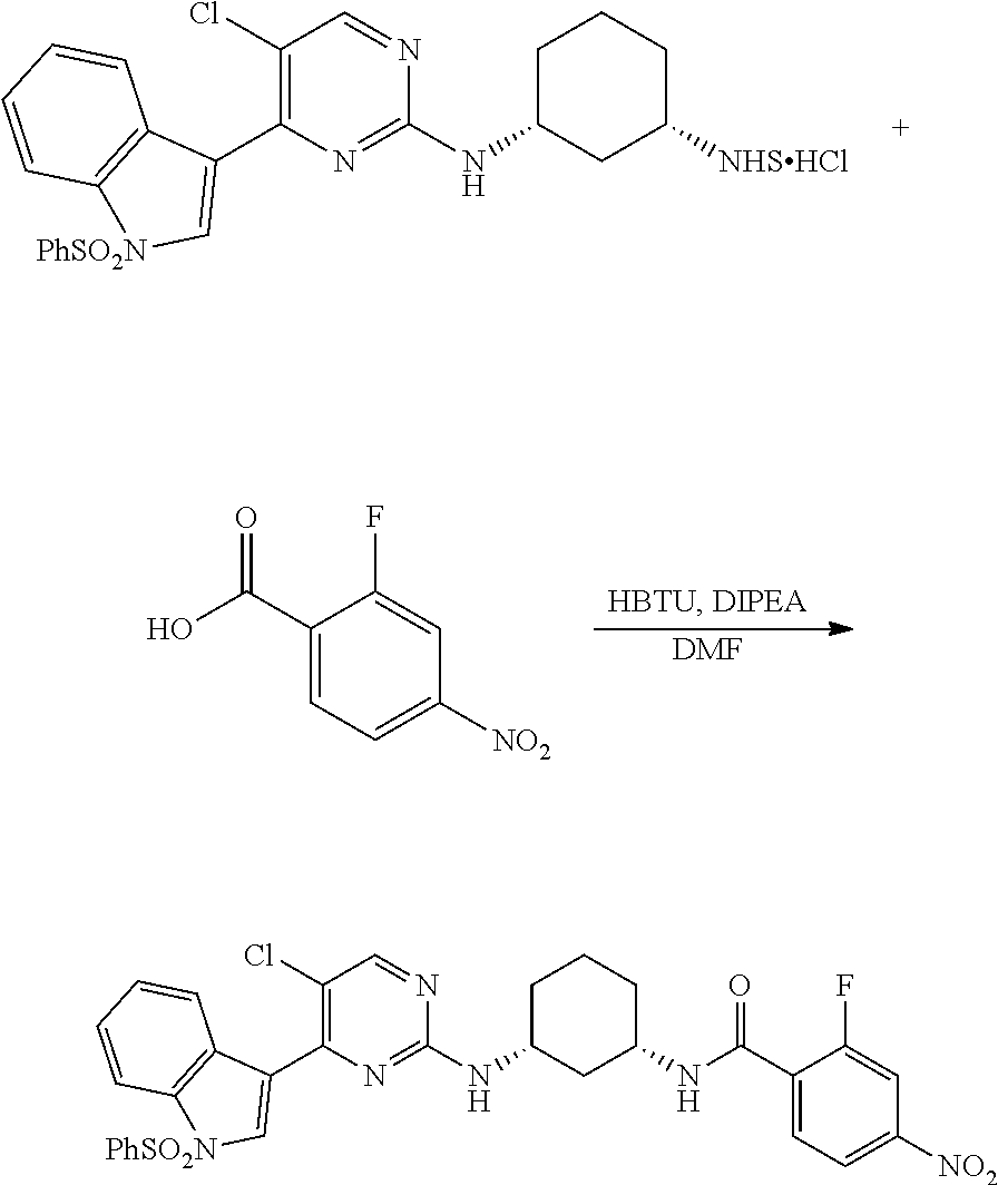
[DMF].C(C1=CC=C([NO2])C=C1F)(=O)O.C1(Cl)=C(C2=C[PhSO2N]C3=C2C=CC=C3)N=C(NC2CCCC([NHSHCl])C2)N=C1.C1(Cl)=C(C2=C[PhSO2N]C3=C2C=CC=C3)N=C(NC2CCCC(NC(C3=CC=C([NO2])C=C3F)=O)C2)N=C1
